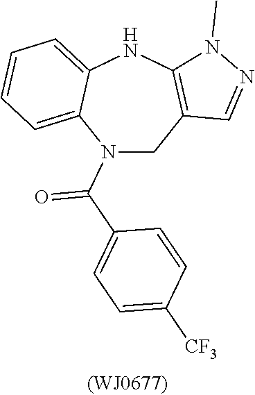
N1(C(C2=CC=C([CF3])C=C2)=O)CC2=C(NC3=CC=CC=C13)N(C)N=C2
